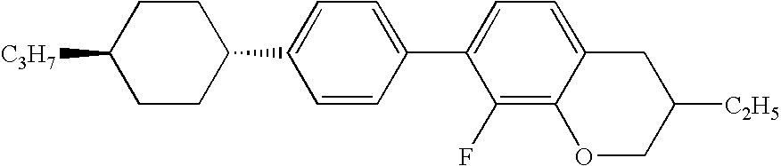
C1C([C3H7])CCC(C2=CC=C(C3=CC=C4C(=C3F)OCC([C2H5])C4)C=C2)C1
